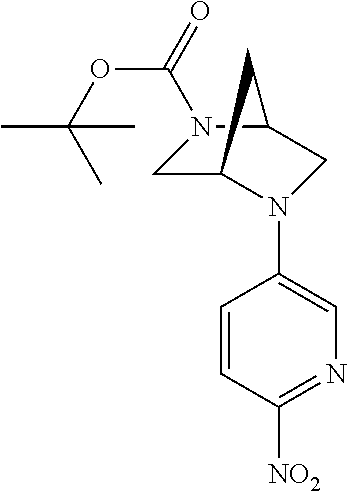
C1=CC([NO2])=NC=C1N1C2CN(C(=O)OC(C)(C)C)C(C1)C2
